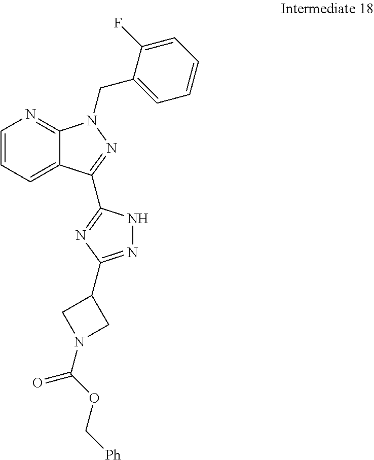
C1=CC=C2C(=N1)N(CC1=CC=CC=C1F)N=C2C1=NC(C2CN(C(=O)OC[Ph])C2)=NN1
